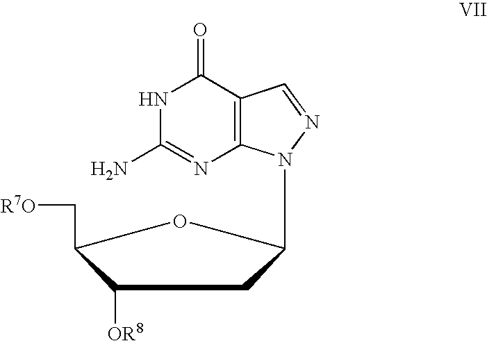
N1C(N)=NC2=C(C1=O)C=NN2C1CC([OR8])C(C[R7O])O1
